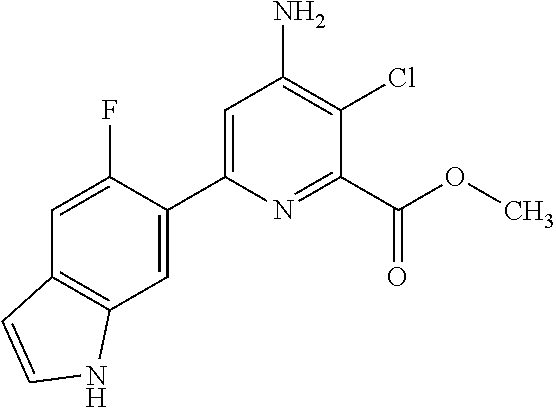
C1=C(C2=CC3=C(C=C2F)C=CN3)N=C(C(OC)=O)C(Cl)=C1N
